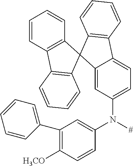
C12=CC(N([#])C3=CC(C4=CC=CC=C4)=C([H3CO])C=C3)=CC=C1C1=C(C23C2=C(C4=C3C=CC=C4)C=CC=C2)C=CC=C1
